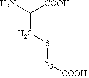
C(C(N)[COOH])S[X5][COOH]
